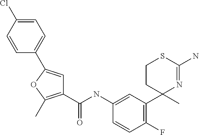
C1(C(NC2=CC(C3(C)N=C(N)SCC3)=C(F)C=C2)=O)=C(C)OC(C2=CC=C(Cl)C=C2)=C1
